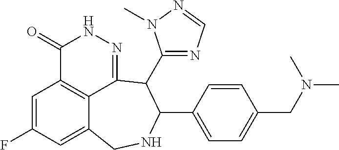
C1=C(F)C=C2C3=C1C(=O)NN=C3C(C1=NC=NN1C)C(C1=CC=C(CN(C)C)C=C1)NC2
